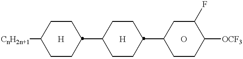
[CnH2n+1]C1CCC(C2CCC(C3CCC([OCF3])C(F)C3)CC2)CC1.[H].O.[H]
